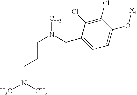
C(C1=CC=C(O[X1])C(Cl)=C1Cl)N(CCCN(C)C)C
